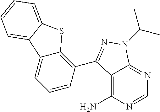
C12=C(N)N=CN=C1N(C(C)C)N=C2C1=C2C(=CC=C1)C1=CC=CC=C1S2
